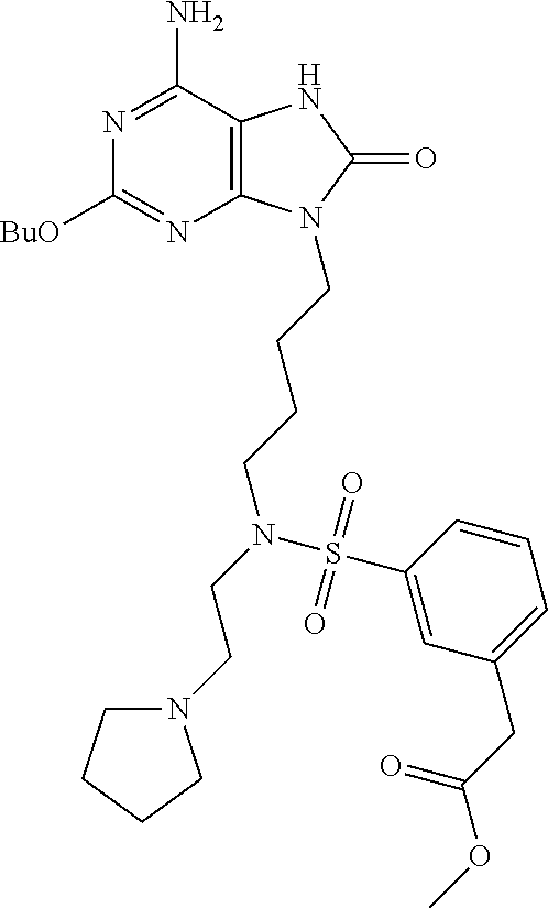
N1=C(N)C2=C(N=C1[BuO])N(CCCCN(CCN1CCCC1)S(C1=CC(CC(OC)=O)=CC=C1)(=O)=O)C(=O)N2
